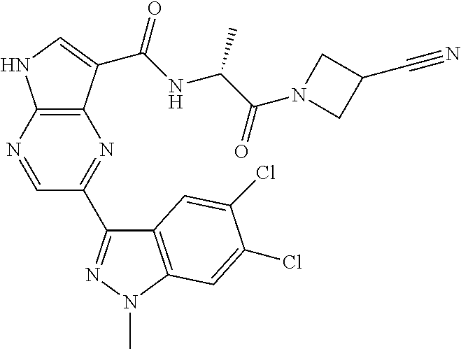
C12=C(N=CC(C3=NN(C)C4=C3C=C(Cl)C(Cl)=C4)=N1)NC=C2C(NC(C(N1CC(C#N)C1)=O)C)=O
